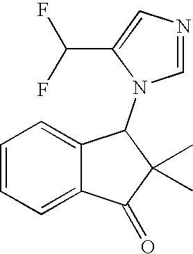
C1=CC=C2C(=C1)C(N1C=NC=C1C(F)F)C(C)(C)C2=O
